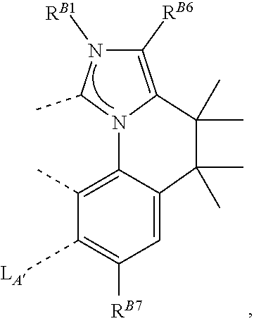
C1=C2C(=C(C)C([LA])=C1[RB7])N1C(C)N([RB1])C([RB6])=C1C(C)(C)C2(C)C
